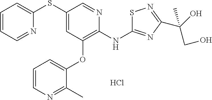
C1=CC=NC(SC2=CC(OC3=CC=CN=C3C)=C(NC3=NC(C(CO)(O)C)=NS3)N=C2)=C1.Cl
